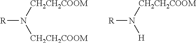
[R]N([CH2CH2COOM])[CH2CH2COOM].[R]N([CH2CH2COOM])[H]
